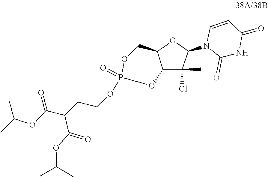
C1=CC(=O)NC(=O)N1C1OC2COP(OCCC(C(OC(C)C)=O)C(OC(C)C)=O)(=O)OC2C1(Cl)C
